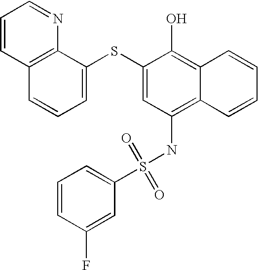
C1=CC2=C(N=C1)C(SC1=CC(NS(=O)(=O)C3=CC=CC(F)=C3)=C3C(=C1O)C=CC=C3)=CC=C2
